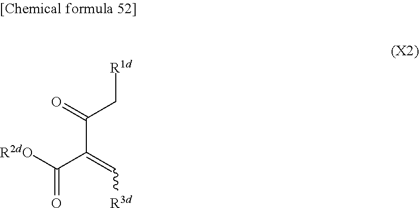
[R2dO]C(=O)C(=C[R3d])C(=O)C[R1d]
